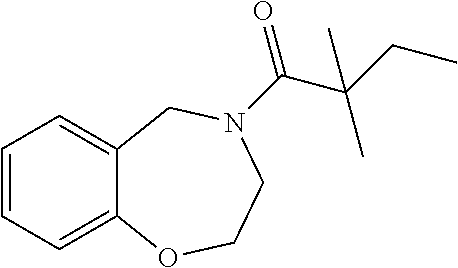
C1=CC=C2C(=C1)CN(C(=O)C(CC)(C)C)CCO2
